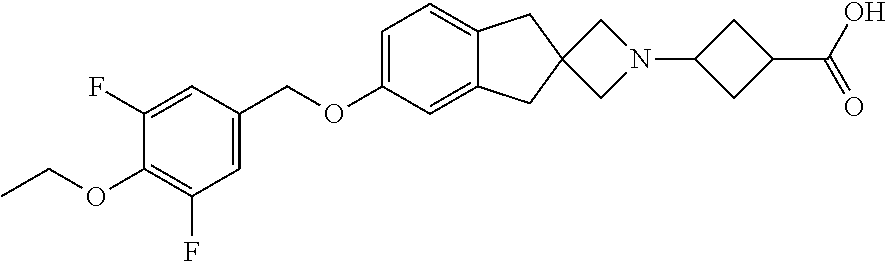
C1=C(OCC2=CC(F)=C(OCC)C(F)=C2)C=C2C(=C1)CC1(C2)CN(C2CC(C(O)=O)C2)C1
